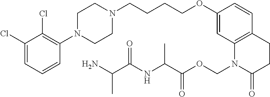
C1(Cl)=CC=CC(N2CCN(CCCCOC3=CC4=C(C=C3)CCC(=O)N4COC(=O)C(NC(C(N)C)=O)C)CC2)=C1Cl
